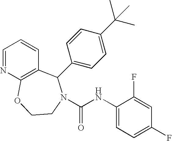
C1=NC2=C(C=C1)C(C1=CC=C(C(C)(C)C)C=C1)N(C(NC1=CC=C(F)C=C1F)=O)CCO2
